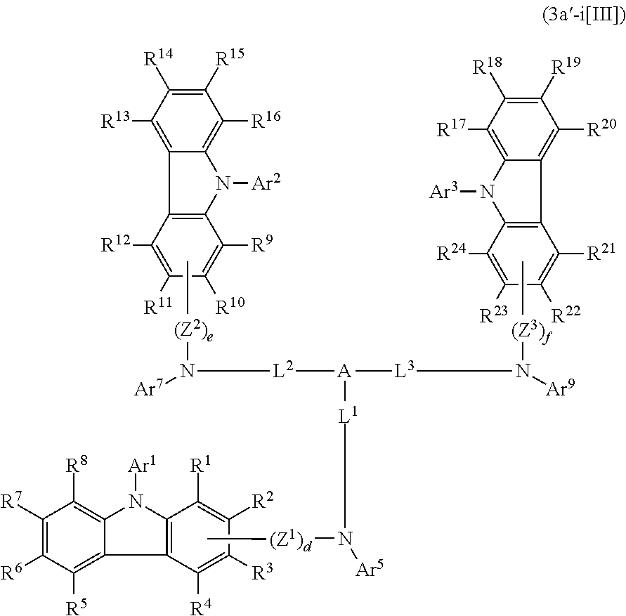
C1([R11])=C([R12])C2=C(C([R9])=C1[R10])N([Ar2])C1=C([R16])C([R15])=C([R14])C([R13])=C21.C[(Z2)e]N([Ar7])[L2][A]([L3]N([Ar9])[(Z3)f]C)[L1]N([Ar5])[(Z1)d]C.C1([R22])=C([R21])C2=C(C([R24])=C1[R23])N([Ar3])C1=C([R17])C([R18])=C([R19])C([R20])=C21.C1([R3])=C([R4])C2=C(N([Ar1])C3=C([R8])C([R7])=C([R6])C([R5])=C32)C([R1])=C1[R2]
